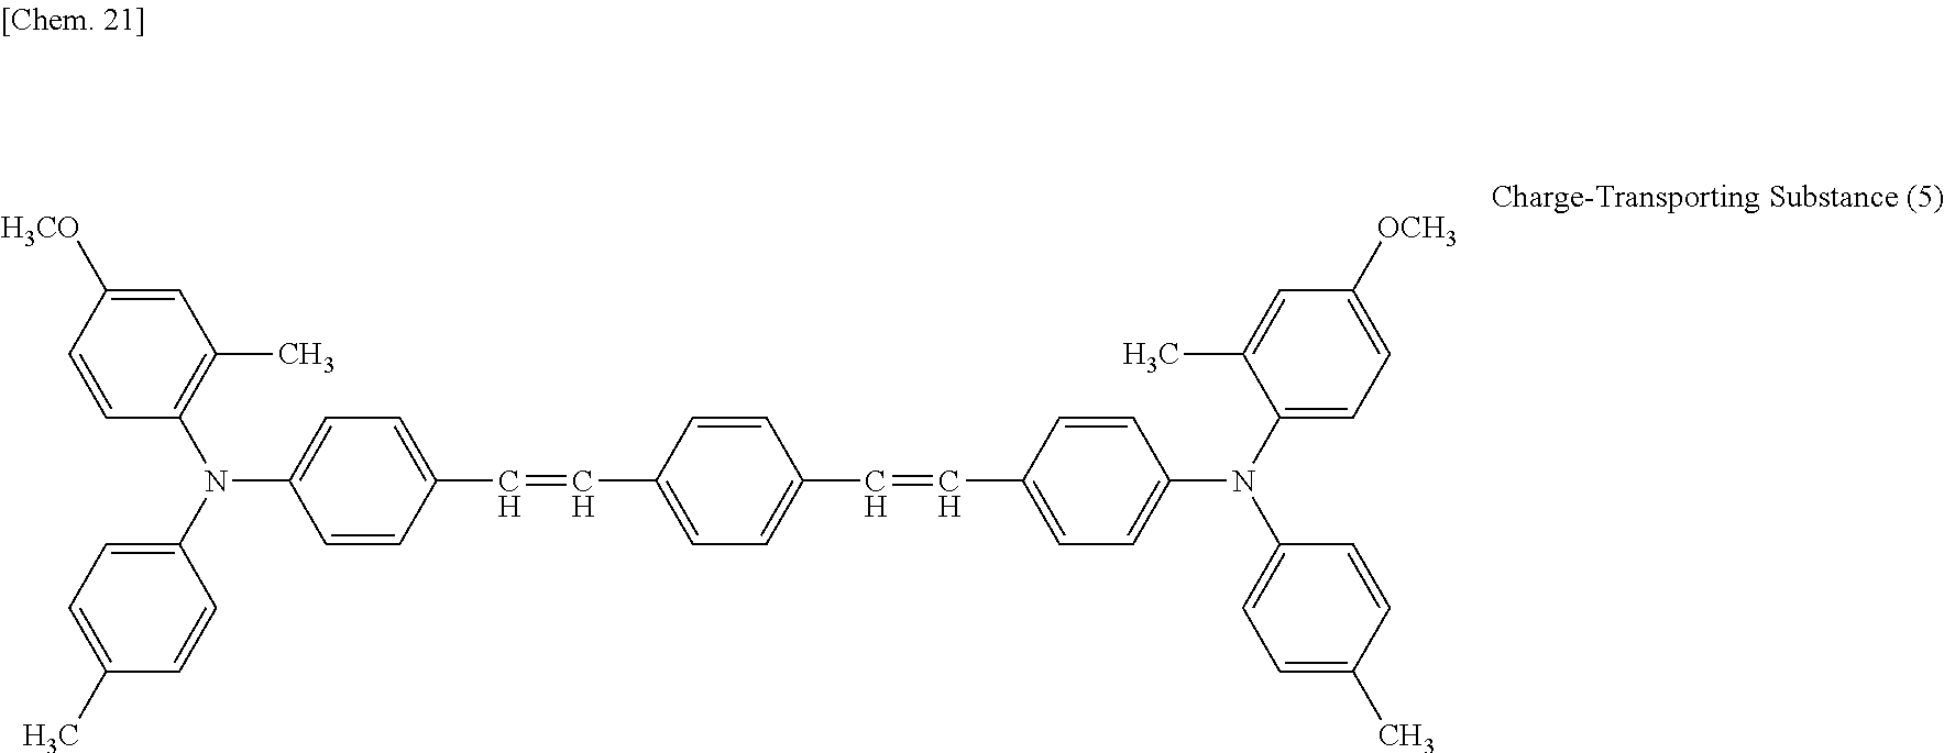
C1=CC(C=CC2=CC=C(C=CC3=CC=C(N(C4=CC=C([OCH3])C=C4C)C4=CC=C(C)C=C4)C=C3)C=C2)=CC=C1N(C1=CC=C(C)C=C1)C1=C(C)C=C([H3CO])C=C1
